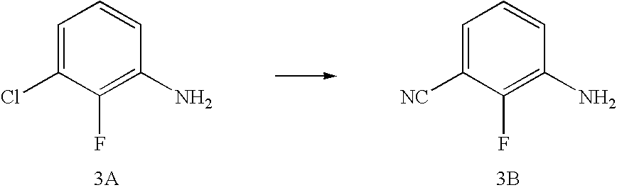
C1=C(Cl)C(F)=C(N)C=C1.C1=C([NC])C(F)=C(N)C=C1.[3B]
